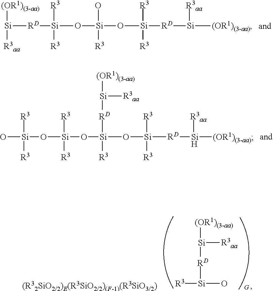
[(OR1)(3-aa)][Si]([R3aa])[RD][Si]([R3])([R3])O[Si](O)([R3])O[Si]([R3])([R3])[RD][Si]([R3aa])[(OR1)(3-aa)].O[Si]([R3])([R3])O[Si]([R3])([R3])O[Si]([R3])([RD][Si]([(OR1)(3-aa)])[R3aa])O[Si]([R3])([R3])[RD][Si]([R3aa])[(OR1)(3-aa)].[R3][Si]([RD][Si]([(OR1)(3-aa)])[R3aa])O
